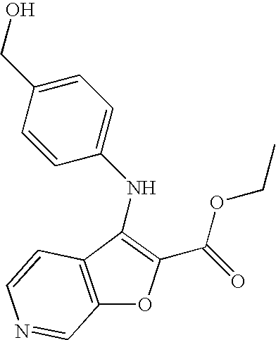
C(=O)(OCC)C1=C(NC2=CC=C(CO)C=C2)C2=C(C=NC=C2)O1
